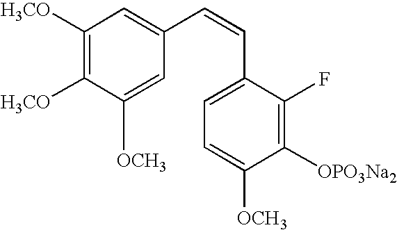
C1([H3CO])=C([H3CO])C([OCH3])=CC(C=CC2=CC=C([OCH3])C([OPO3Na2])=C2F)=C1
